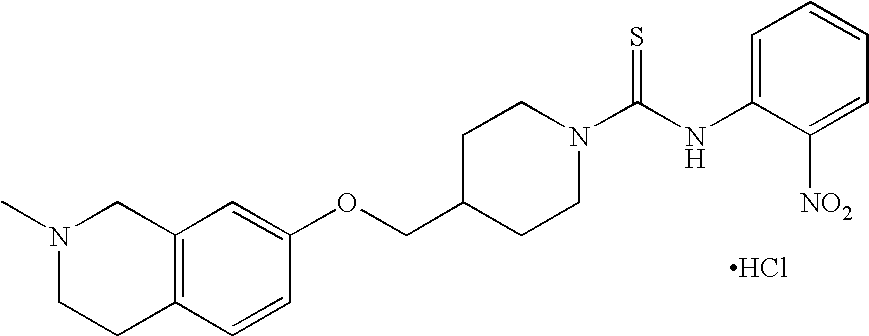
Cl.N1(C)CCC2=C(C1)C=C(OCC1CCN(C(NC3=CC=CC=C3[NO2])=S)CC1)C=C2
